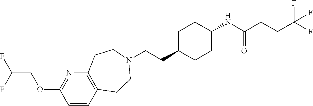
C(CC1CCC(NC(CCC(F)(F)F)=O)CC1)N1CCC2=C(N=C(OCC(F)F)C=C2)CC1
